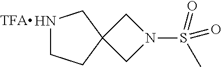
N1CCC2(C1)CN(S(C)(=O)=O)C2
